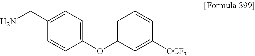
NCC1=CC=C(OC2=CC=CC([OCF3])=C2)C=C1
